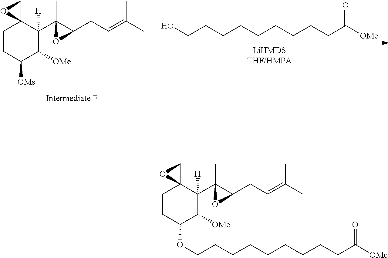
[LiHMDSTHF/HMPA].OCCCCCCCCCC([OMe])=O.C1CC([OMs])C([OMe])C(C2(C)C(CC=C(C)C)O2)([H])C12CO2.C1CC(OCCCCCCCCCC([OMe])=O)C([OMe])C(C2(C)C(CC=C(C)C)O2)([H])C12CO2
